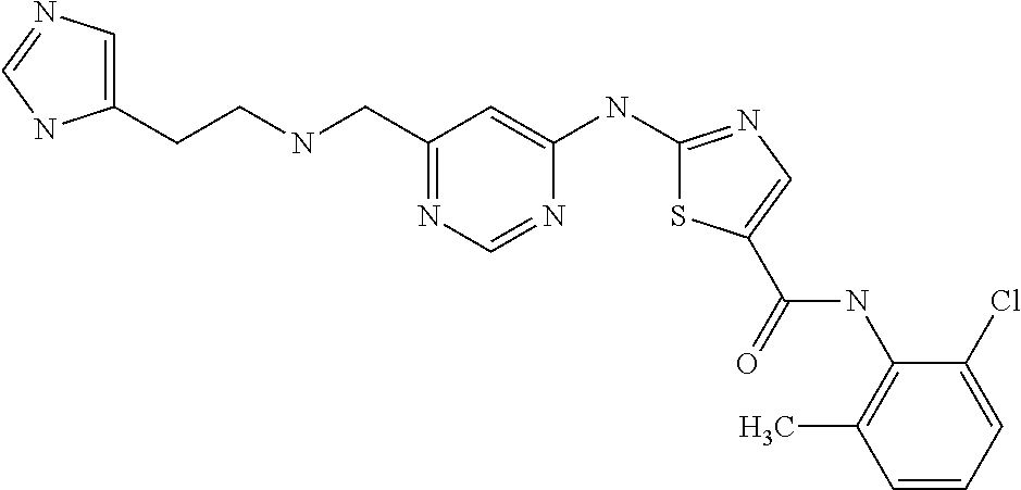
C1=CC=C(Cl)C(NC(=O)C2=CN=C(NC3=CC(CNCCC4=CN=CN4)=NC=N3)S2)=C1C
